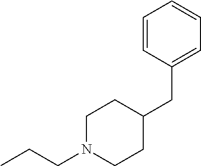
C1=CC(CC2CCN(CCC)CC2)=CC=C1
